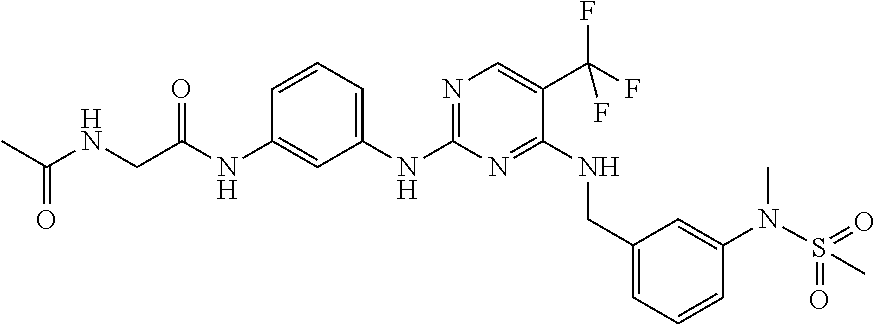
N1=C(NC2=CC=CC(NC(CNC(C)=O)=O)=C2)N=C(NCC2=CC=CC(N(S(=O)(=O)C)C)=C2)C(C(F)(F)F)=C1
